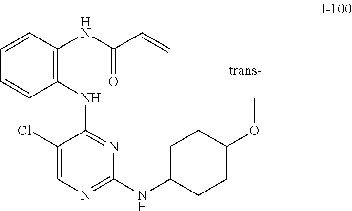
C1(Cl)=CN=C(NC2CCC(OC)CC2)N=C1NC1=C(NC(C=C)=O)C=CC=C1
